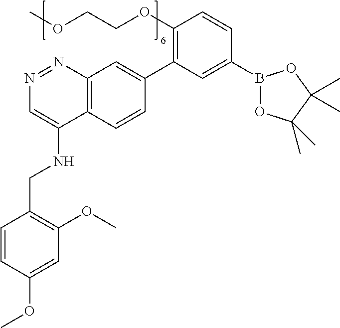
C1(OCCOC)=C(C2=CC3=C(C(NCC4=C(OC)C=C(OC)C=C4)=CN=N3)C=C2)C=C(B2OC(C)(C)C(C)(C)O2)C=C1
